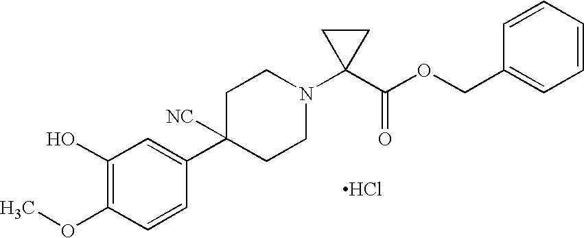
C1(O)=C(OC)C=CC(C2([NC])CCN(C3(C(OCC4=CC=CC=C4)=O)CC3)CC2)=C1.Cl
